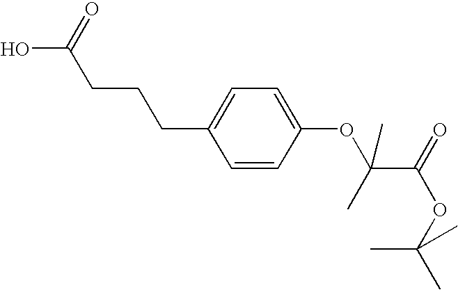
OC(=O)CCCC1=CC=C(OC(C(=O)OC(C)(C)C)(C)C)C=C1
